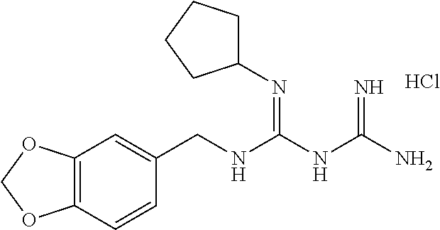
C12=C(C=CC(CNC(NC(N)=N)=NC3CCCC3)=C1)OCO2.Cl
